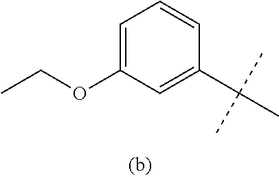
C1=C(OCC)C=C(C(C)(C)C)C=C1
